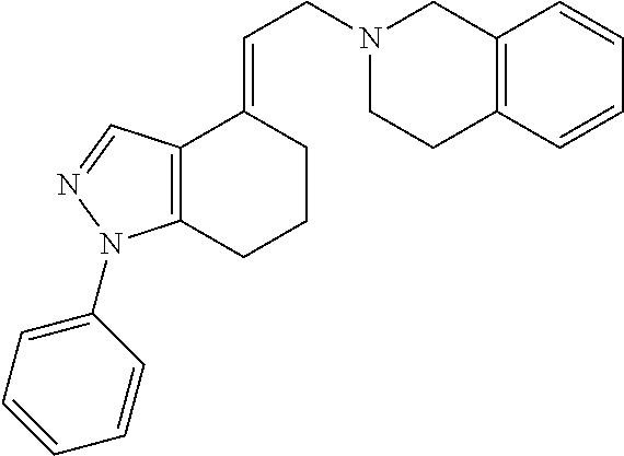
N1(CC=C2CCCC3=C2C=NN3C2=CC=CC=C2)CCC2=C(C1)C=CC=C2
